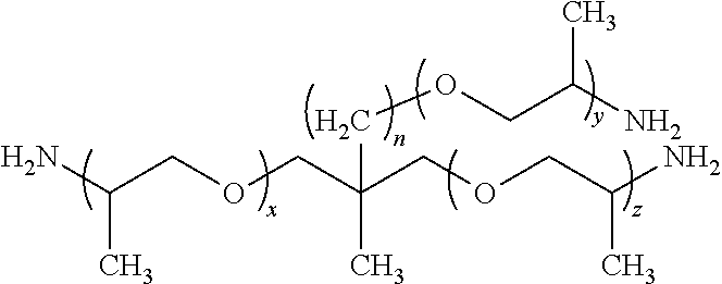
NC(COCC(C)(COCC(N)C)COCC(N)C)C
